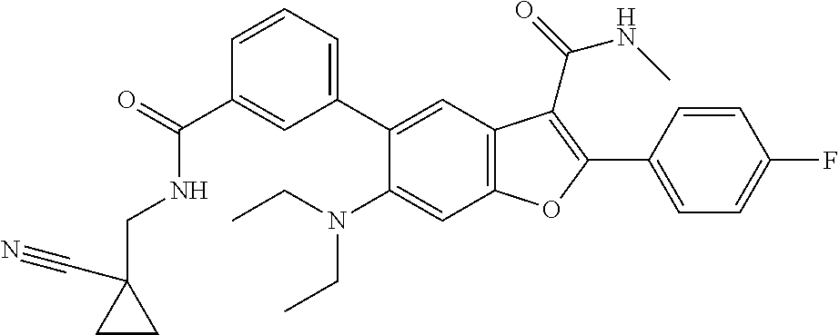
C1(C(=O)NCC2(C#N)CC2)=CC(C2=CC3=C(C=C2N(CC)CC)OC(C2=CC=C(F)C=C2)=C3C(=O)NC)=CC=C1
